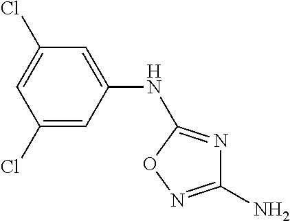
C1(N)=NOC(NC2=CC(Cl)=CC(Cl)=C2)=N1
